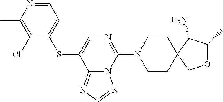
C1CN(C2=NC=C(SC3=CC=NC(C)=C3Cl)C3=NC=NN23)CCC12C(N)C(C)OC2
